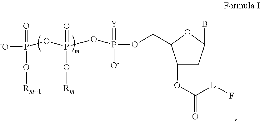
[-O]P(=O)(O[Rm+1])OP(OP(OCC1C(OC([L]F)=O)CC(B)O1)([O-])=[Y])(=O)O[Rm]
